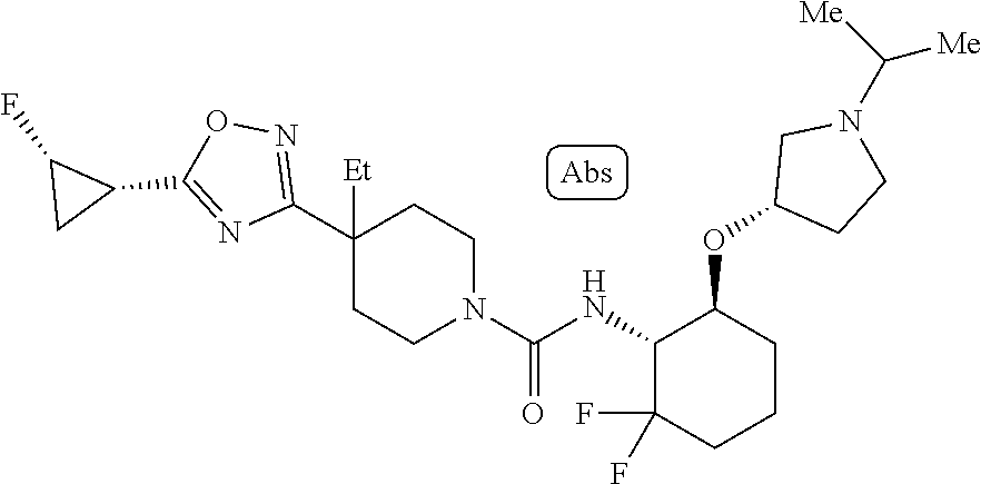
C1(C2([Et])CCN(C(=O)NC3C(F)(F)CCCC3OC3CCN(C([Me])[Me])C3)CC2)=NOC(C2C(F)C2)=N1
